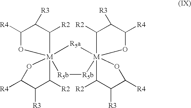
[R5b]1[R5b][M]23([R5a][M]145(C([R2])C([R3])C([R4])O4)C([R2])C([R3])C([R4])O5)(C([R2])C([R3])C([R4])O2)C([R2])C([R3])C([R4])O3
